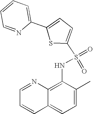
C1=NC2=C(NS(=O)(=O)C3=CC=C(C4=CC=CC=N4)S3)C(C)=CC=C2C=C1
